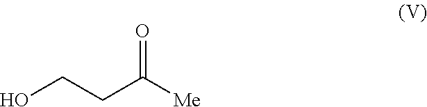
OCCC([Me])=O
